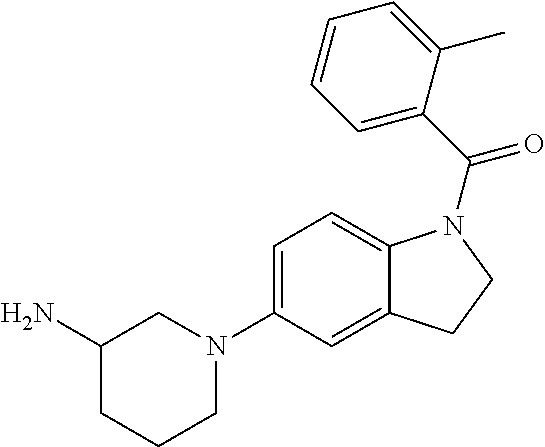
C1=C(N2CCCC(N)C2)C=C2C(=C1)N(C(C1=CC=CC=C1C)=O)CC2
